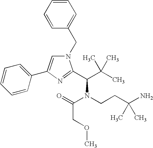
N1(CC2=CC=CC=C2)C=C(C2=CC=CC=C2)N=C1C(C(C)(C)C)N(C(=O)COC)CCC(N)(C)C
